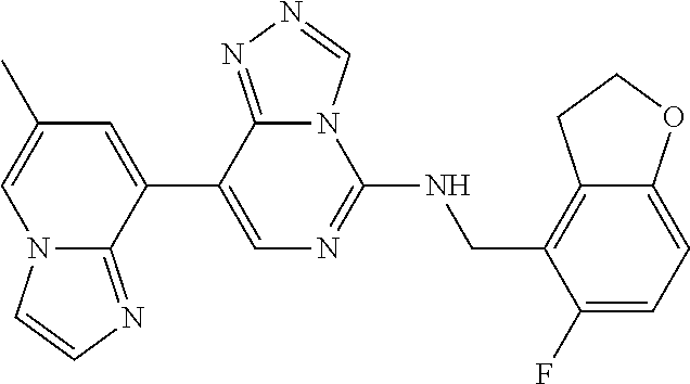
C1(C2=CC(C)=CN3C2=NC=C3)=CN=C(NCC2=C3C(=CC=C2F)OCC3)N2C1=NN=C2
